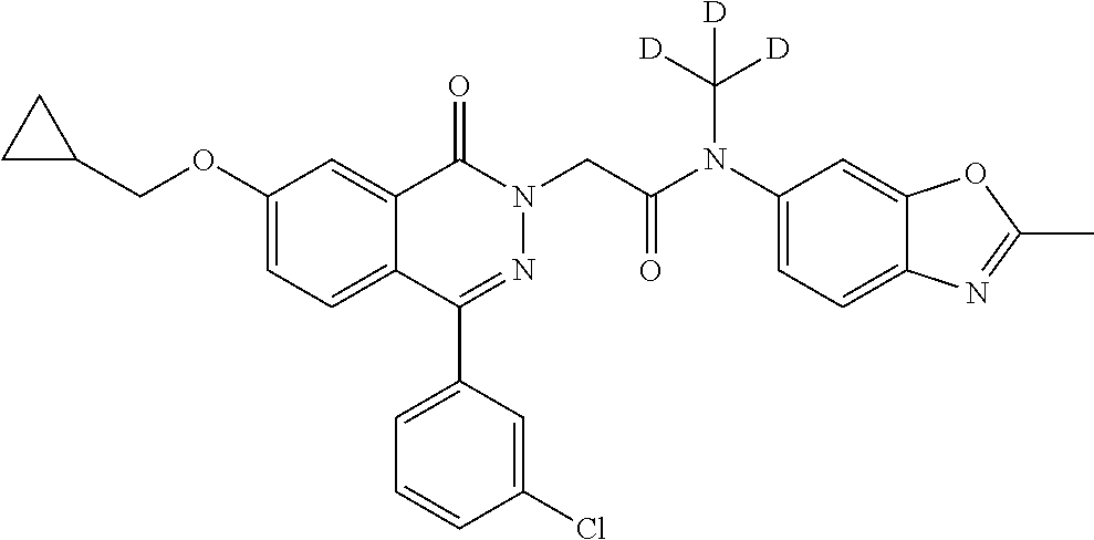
C1(OCC2CC2)=CC=C2C(=C1)C(=O)N(CC(=O)N(C1=CC=C3C(=C1)OC(C)=N3)C([D])([D])[D])N=C2C1=CC=CC(Cl)=C1
